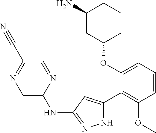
C1(OC2=CC=CC(OC)=C2C2=CC(NC3=CN=C(C#N)C=N3)=NN2)CCCC(N)C1
